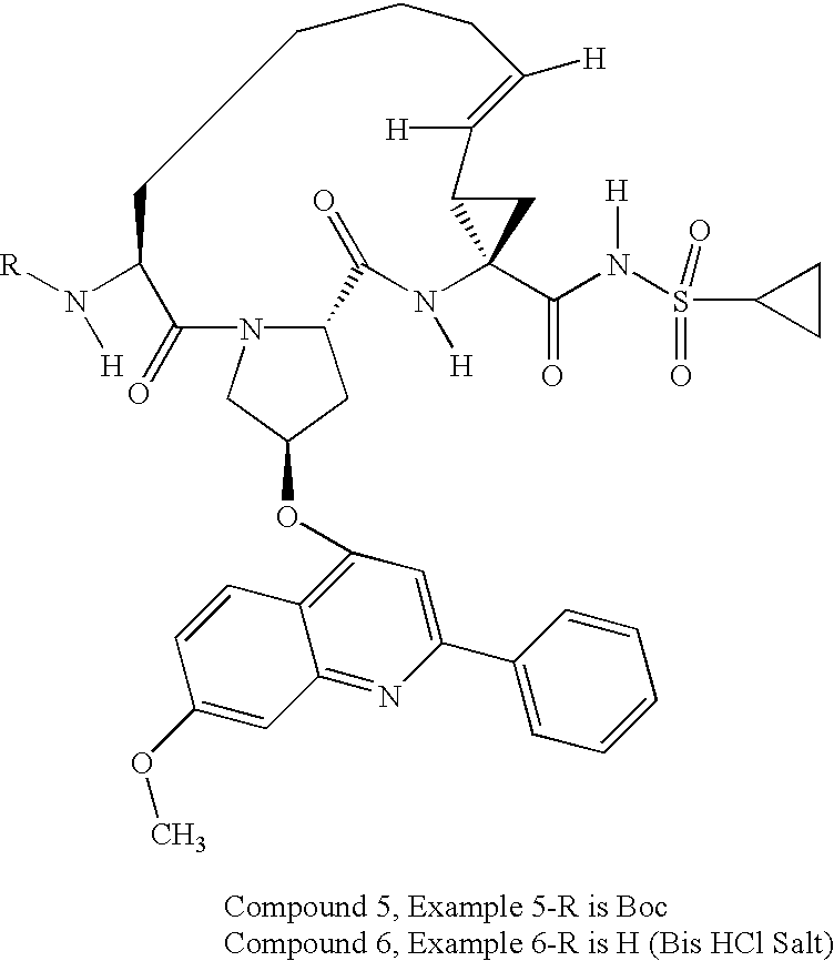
C12CC(OC3=C4C(=NC(C5=CC=CC=C5)=C3)C=C(OC)C=C4)CN1C(=O)C(N([R])[H])CCCCC([H])=C([H])C1C(C(N(S(C3CC3)(=O)=O)[H])=O)(N([H])C2=O)C1
